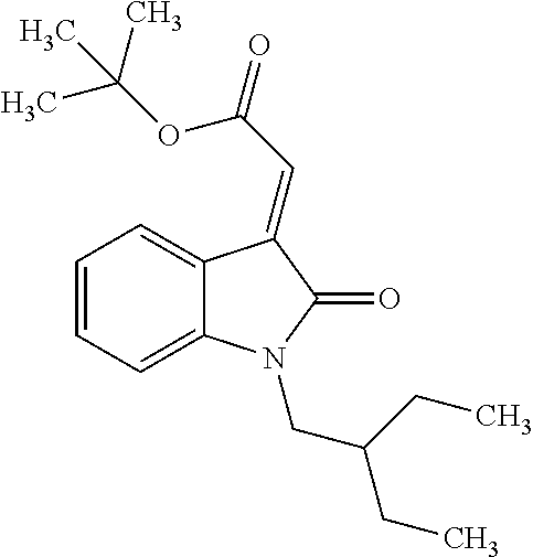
C12=CC=CC=C1N(CC(CC)CC)C(=O)C2=CC(=O)OC(C)(C)C
